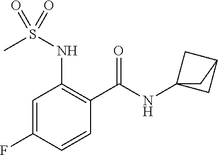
C1=C(F)C=CC(C(=O)NC23CC(C2)C3)=C1NS(C)(=O)=O
